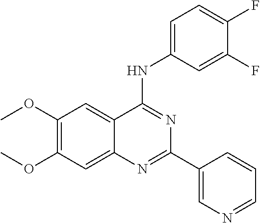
C1(OC)=C(OC)C=C2C(=C1)C(NC1=CC=C(F)C(F)=C1)=NC(C1=CN=CC=C1)=N2
